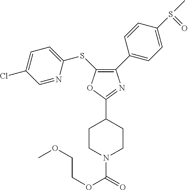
C1(C2=CC=C(S(C)=O)C=C2)=C(SC2=CC=C(Cl)C=N2)OC(C2CCN(C(OCCOC)=O)CC2)=N1
